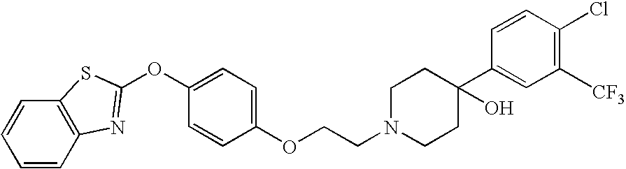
C1=CC2=C(C=C1)SC(OC1=CC=C(OCCN3CCC(C4=CC([CF3])=C(Cl)C=C4)(O)CC3)C=C1)=N2
